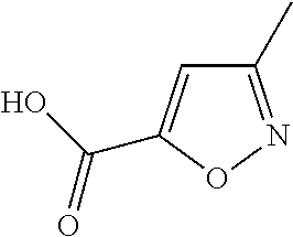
C1(C)=NOC(C(O)=O)=C1
